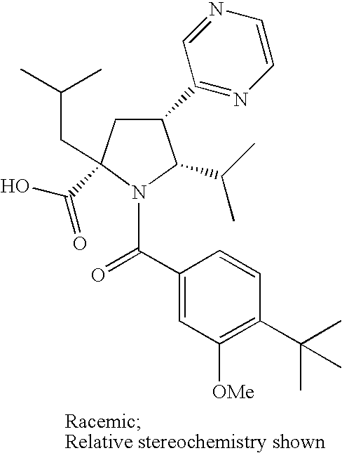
C1(C2=NC=CN=C2)CC(C(O)=O)(CC(C)C)N(C(C2=CC([OMe])=C(C(C)(C)C)C=C2)=O)C1C(C)C
